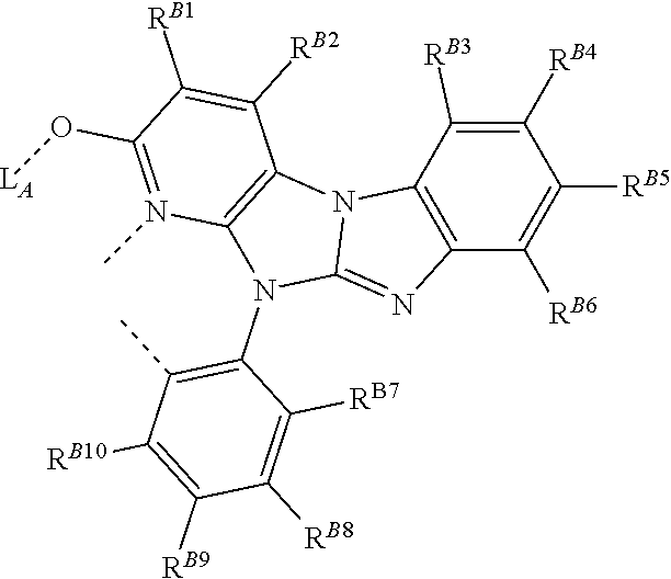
CC1=C(N2C3=NC4=C(N3C3=C2N(C)=C(O[LA])C([RB1])=C3[RB2])C([RB3])=C([RB4])C([RB5])=C4[RB6])C([RB7])=C([RB8])C([RB9])=C1[RB10]
